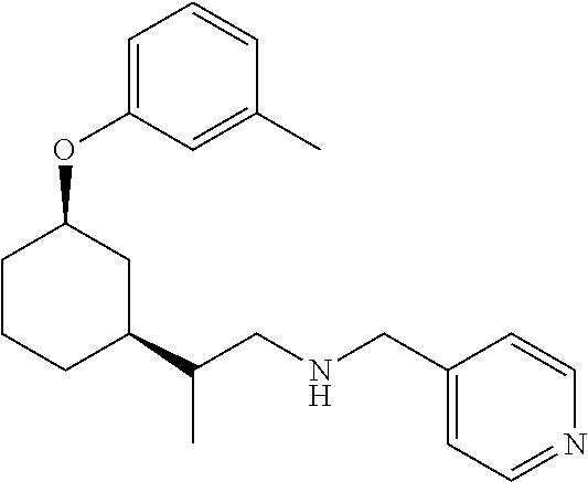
C1CCC(C(CNCC2=CC=NC=C2)C)CC1OC1=CC=CC(C)=C1
